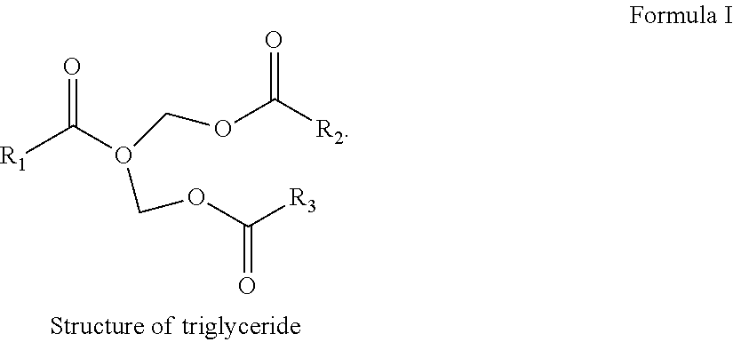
[R1]C(O(COC([R2])=O)COC([R3])=O)=O
